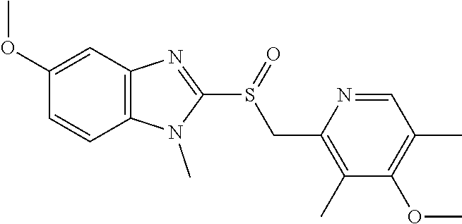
C1(OC)=CC2=C(C=C1)N(C)C(S(CC1=C(C)C(OC)=C(C)C=N1)=O)=N2
